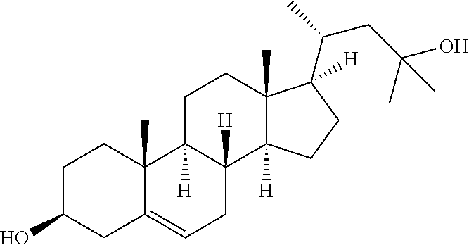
C1C(O)CC2=CCC3([H])C([H])(C2(C)C1)CCC1(C)C3([H])CCC1([H])C(C)CC(O)(C)C
